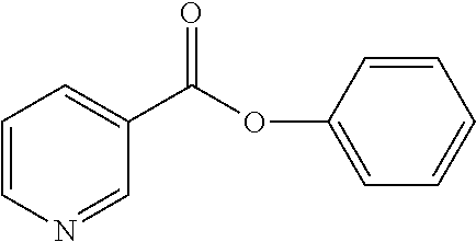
C1=CN=CC(C(OC2=CC=CC=C2)=O)=C1
